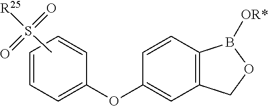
C1=CC=CC(OC2=CC3=C(C=C2)B([OR*])OC3)=C1.CS([R25])(=O)=O
